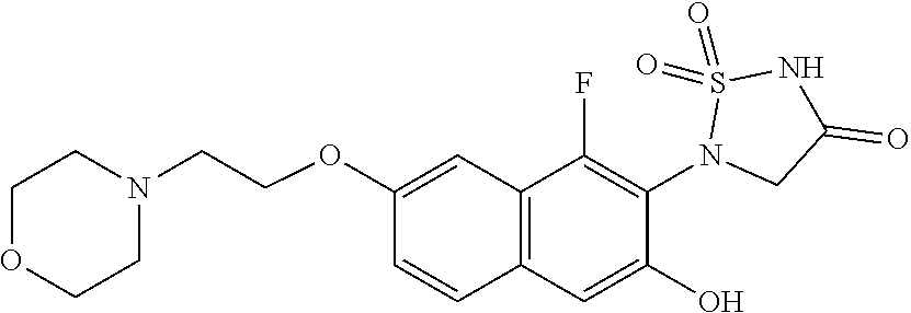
C12=C(C=C(O)C(N3CC(=O)NS3(=O)=O)=C1F)C=CC(OCCN1CCOCC1)=C2
